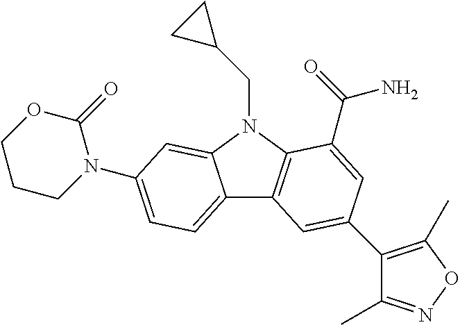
C12=CC=C(N3CCCOC3=O)C=C1N(CC1CC1)C1=C2C=C(C2=C(C)ON=C2C)C=C1C(=O)N
